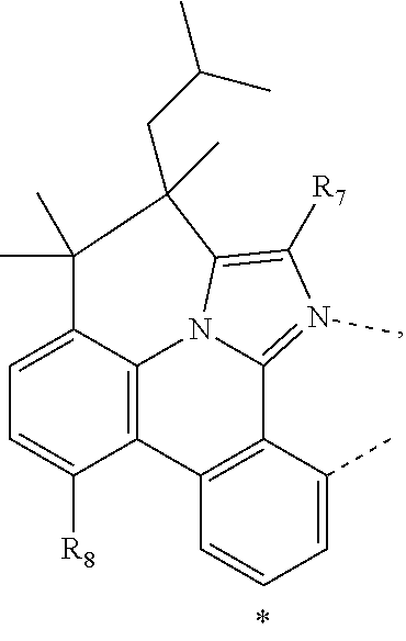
C12=C3C4=C(C5=N(C)C([R7])=C(N15)C(C)(CC(C)C)C(C)(C)C2=CC=C3[R8])C(C)=CC=C4
